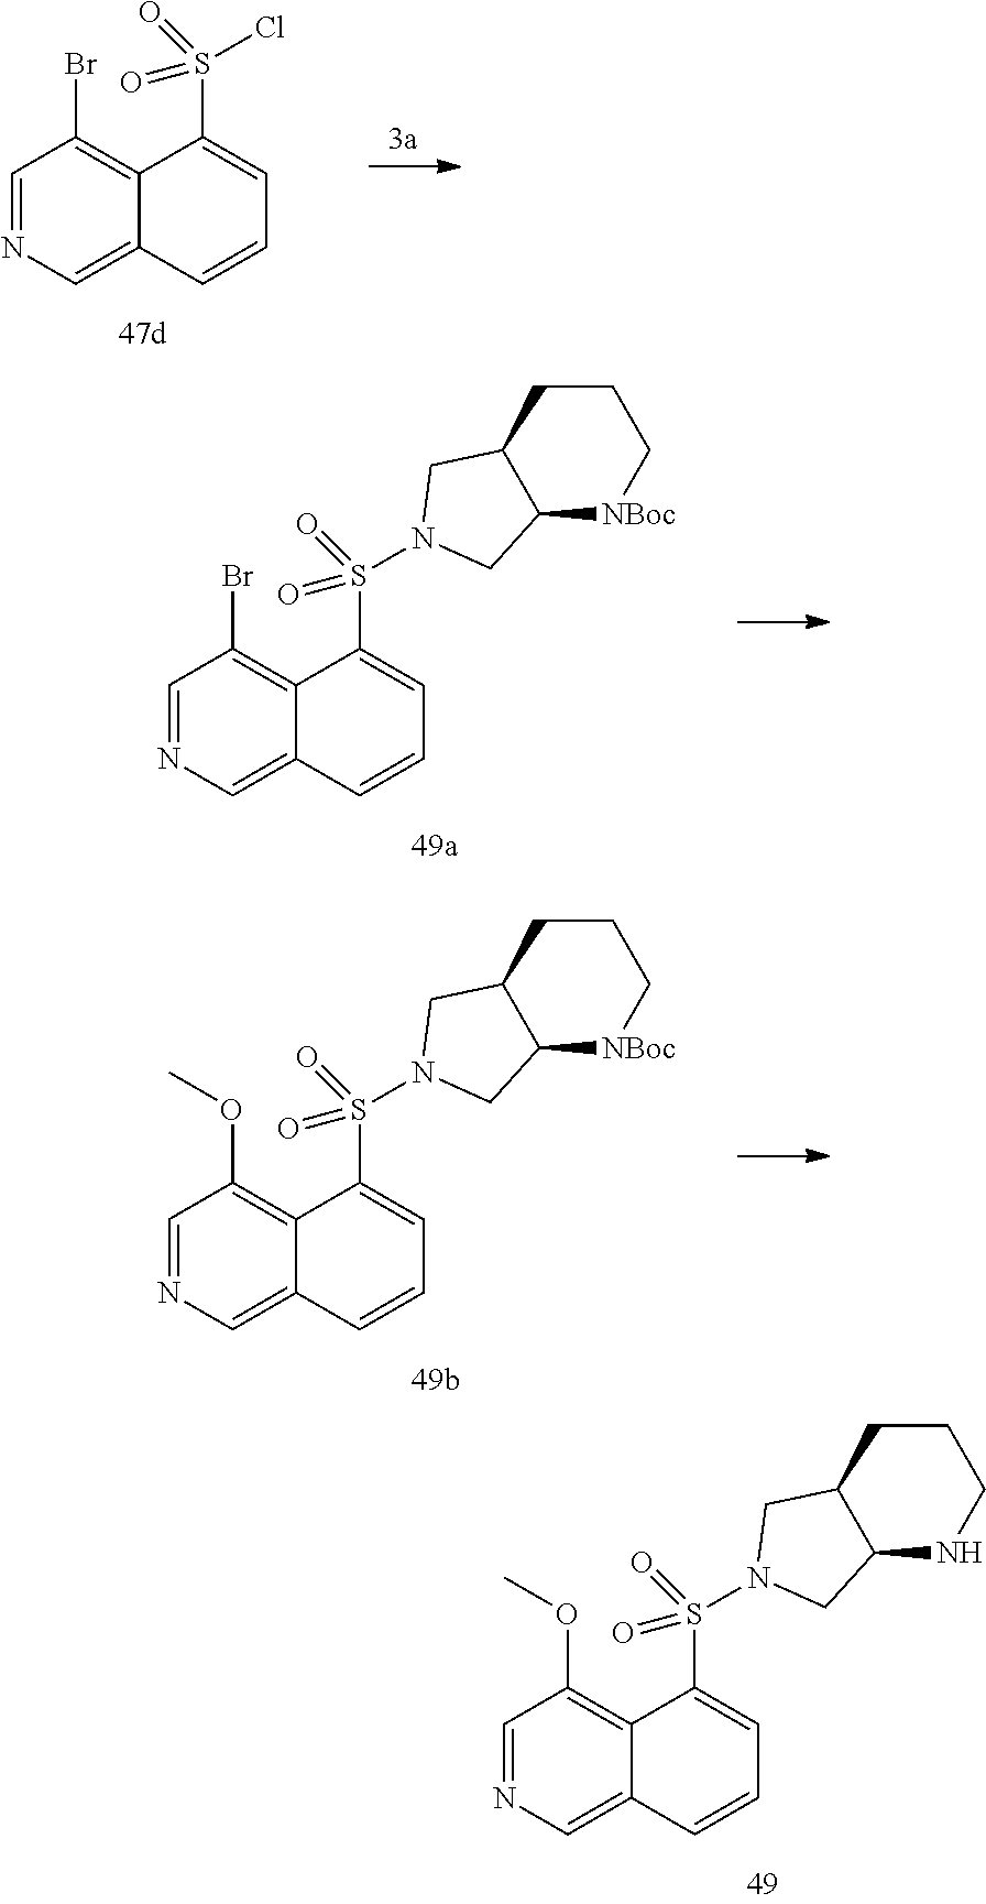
C1=NC=C2C(=C1Br)C(S(Cl)(=O)=O)=CC=C2.C1=NC=C2C(=C1OC)C(S(N1CC3C(C1)NCCC3)(=O)=O)=CC=C2.C1=NC=C2C(=C1Br)C(S(N1CC3C(C1)[NBoc]CCC3)(=O)=O)=CC=C2.C1=NC=C2C(=C1OC)C(S(N1CC3C(C1)[NBoc]CCC3)(=O)=O)=CC=C2
